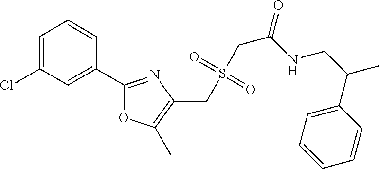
C1=C(Cl)C=C(C2=NC(CS(CC(=O)NCC(C)C3=CC=CC=C3)(=O)=O)=C(C)O2)C=C1
